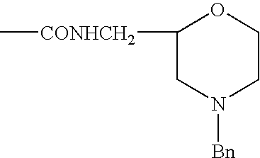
C1([CONHCH2]C)CN([Bn])CCO1
